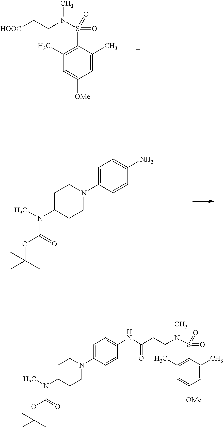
C1C(N(C(OC(C)(C)C)=O)C)CCN(C2=CC=C(N)C=C2)C1.C1(C)=C(S(=O)(=O)N(C)CC[HOOC])C(C)=CC([OMe])=C1.C(=O)(CCN(S(C1=C(C)C=C([OMe])C=C1C)(=O)=O)C)NC1=CC=C(N2CCC(N(C(OC(C)(C)C)=O)C)CC2)C=C1
